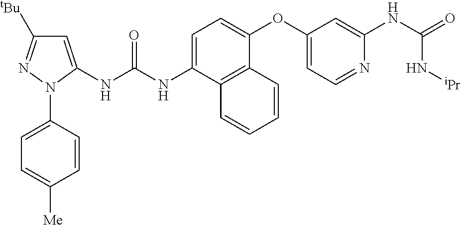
C1=C(NC(NC2=CC([tBu])=NN2C2=CC=C([Me])C=C2)=O)C2=C(C(OC3=CC=NC(NC(=O)N[iPr])=C3)=C1)C=CC=C2
